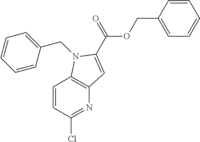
C12=C(N(CC3=CC=CC=C3)C(C(=O)OCC3=CC=CC=C3)=C1)C=CC(Cl)=N2
